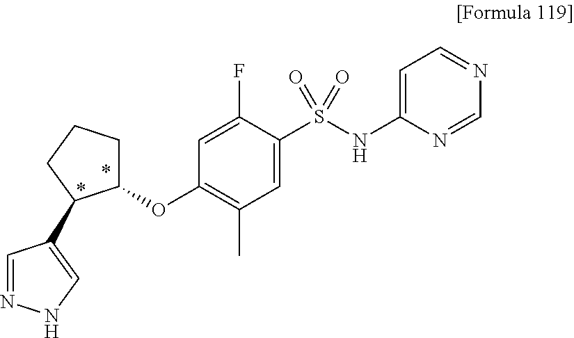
C1(OC2=C(C)C=C(S(NC3=CC=NC=N3)(=O)=O)C(F)=C2)CCCC1C1=CNN=C1
